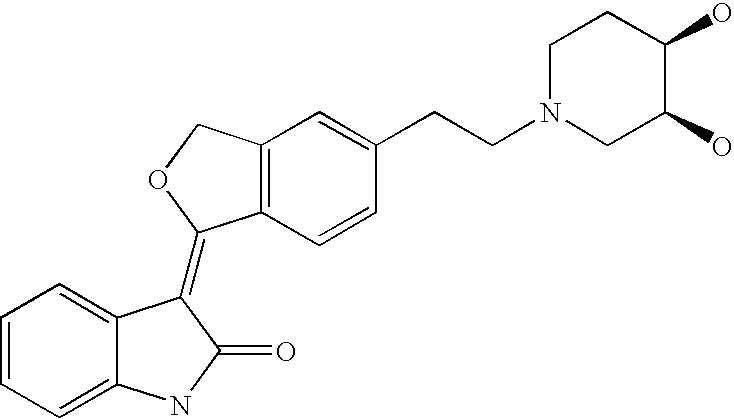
C12=C(C=CC(CCN3CCC(O)C(O)C3)=C1)C(=C1C3=CC=CC=C3NC1=O)OC2
